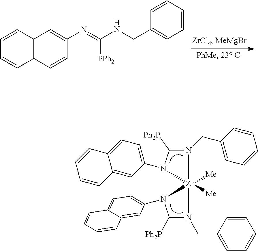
C1(N=C([PPh2])NCC2=CC=CC=C2)=CC2=C(C=C1)C=CC=C2.C1=CC2=CC=C(N3C([Ph2P])N(CC4=CC=CC=C4)[Zr]34([Me])([Me])N(CC3=CC=CC=C3)C([Ph2P])N4C3=CC=C4C(=C3)C=CC=C4)C=C2C=C1
